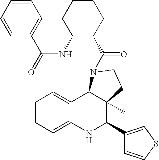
C1=CC=C2C(=C1)C1C(C)(C(C3=CSC=C3)N2)CCN1C(=O)C1C(NC(=O)C2=CC=CC=C2)CCCC1
